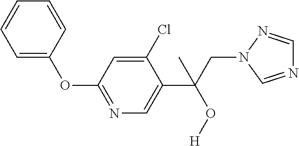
C1(Cl)=CC(OC2=CC=CC=C2)=NC=C1C(CN1C=NC=N1)(O[H])C
